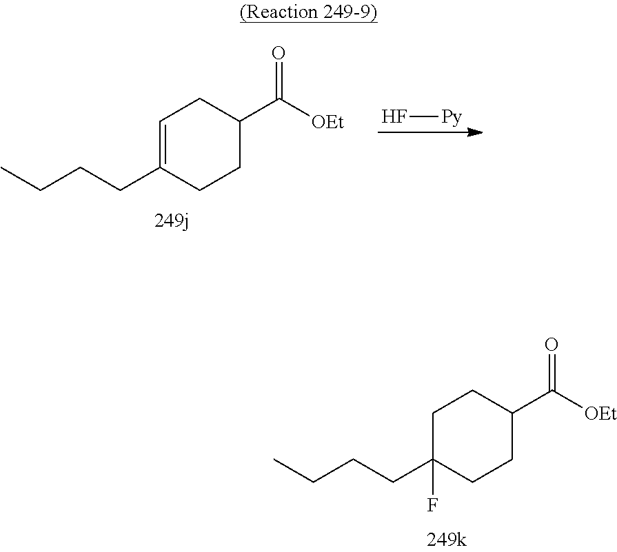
C1C(CCCC)(F)CCC(C([OEt])=O)C1.C1=C(CCCC)CCC(C([OEt])=O)C1.F[Py]
